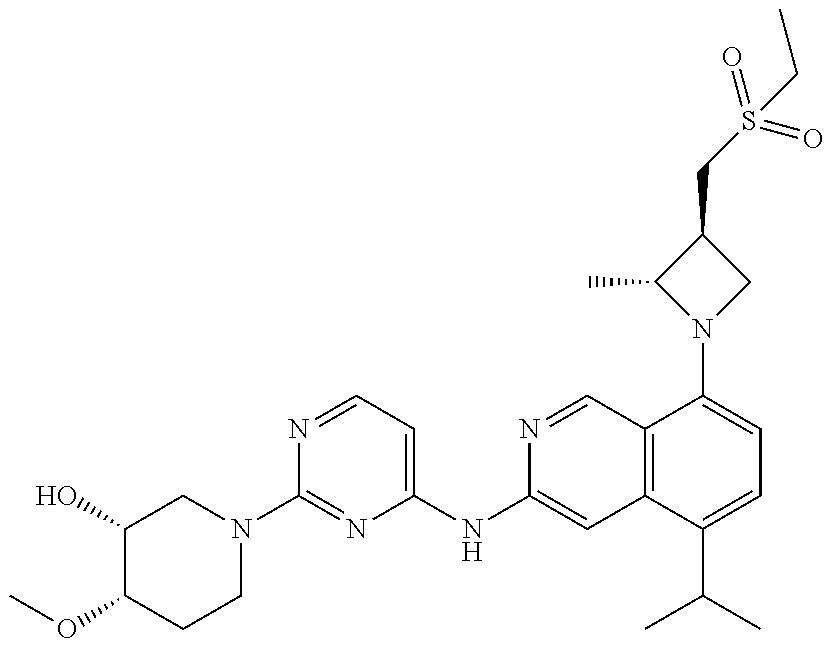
C1(O)C(OC)CCN(C2=NC(NC3=CC4=C(C=N3)C(N3CC(CS(CC)(=O)=O)C3C)=CC=C4C(C)C)=CC=N2)C1
